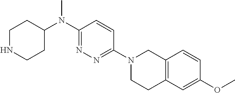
C1NCCC(N(C2=NN=C(N3CCC4=C(C3)C=CC(OC)=C4)C=C2)C)C1
